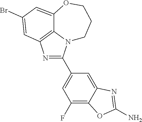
N1=C(C2=CC(F)=C3C(=C2)N=C(N)O3)N2C3=C1C=C(Br)C=C3OCCC2
